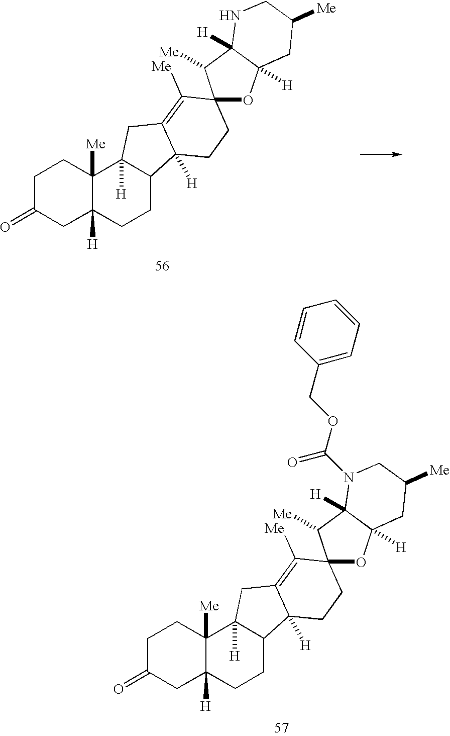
O=C1CC2([H])C([Me])(CC1)C1([H])C(CC2)C2([H])C(=C([Me])C3(CC2)OC2([H])C([H])(C3[Me])NCC([Me])C2)C1.O=C1CC2([H])C([Me])(CC1)C1([H])C(CC2)C2([H])C(=C([Me])C3(CC2)OC2([H])C([H])(C3[Me])N(C(OCC3=CC=CC=C3)=O)CC([Me])C2)C1
